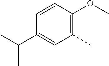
C1=CC(OC)=C(C)C=C1C(C)C
